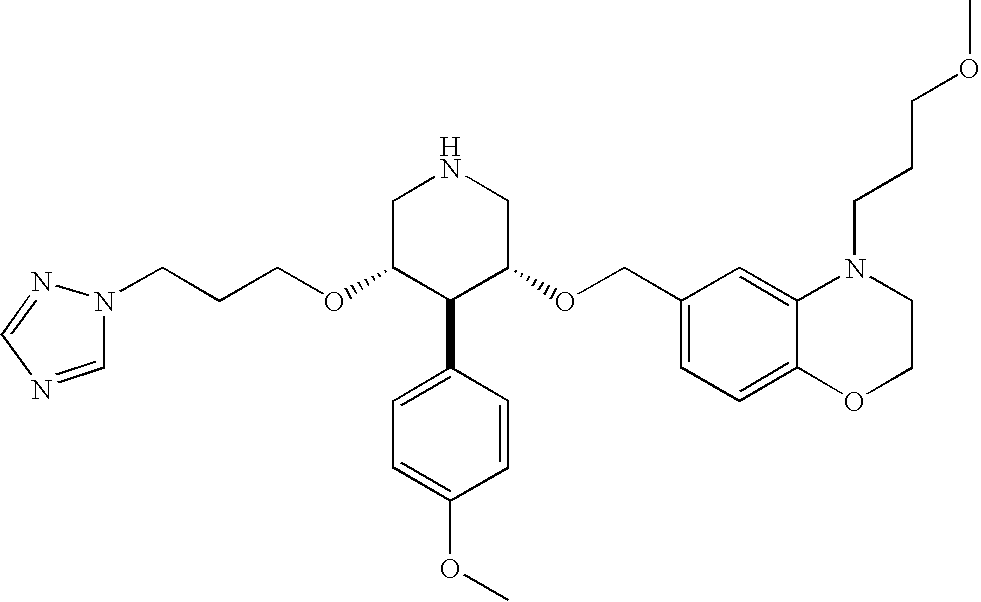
C(OC1C(C2=CC=C(OC)C=C2)C(OCC2=CC=C3C(=C2)N(CCCOC)CCO3)CNC1)CCN1C=NC=N1
